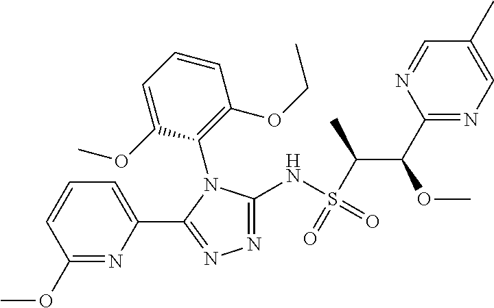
C1(C(OC)C(S(=O)(NC2=NN=C(C3=CC=CC(OC)=N3)N2C2=C(OCC)C=CC=C2OC)=O)C)=NC=C(C)C=N1
